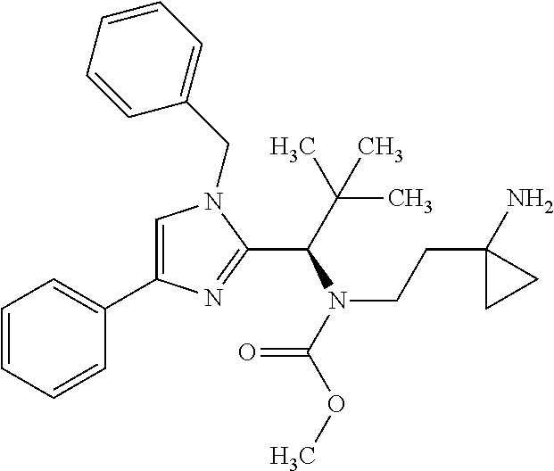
C1=C(C2=CC=CC=C2)N=C(C(N(CCC2(N)CC2)C(=O)OC)C(C)(C)C)N1CC1=CC=CC=C1
